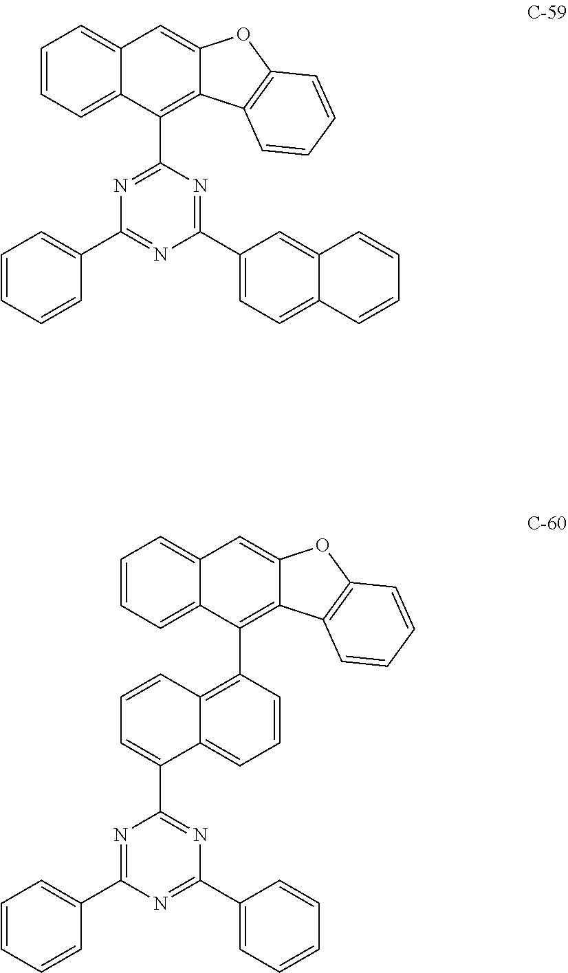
C1=CC=C2C(=C1)C=C1C(=C2C2=NC(C3=CC=CC=C3)=NC(C3=CC=C4C(=C3)C=CC=C4)=N2)C2=C(O1)C=CC=C2.C1=CC=C2C(=C1)C=C1C(=C2C2=C3C(=CC=C2)C(C2=NC(C4=CC=CC=C4)=NC(C4=CC=CC=C4)=N2)=CC=C3)C2=C(O1)C=CC=C2
